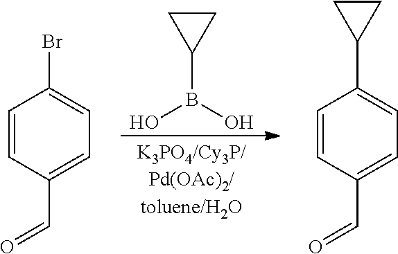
C1(B(O)O)CC1.C1=CC(C=O)=CC=C1Br.C1=CC(C=O)=CC=C1C1CC1
